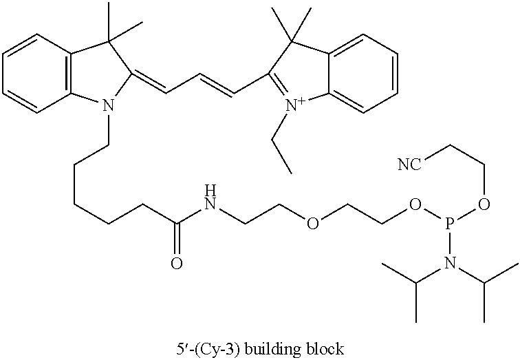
C1=CC2=C(C=C1)N(CCCCCC(NCCOCCOP(OCC[NC])N(C(C)C)C(C)C)=O)C(=CC=CC1=[N+](CC)C3=CC=CC=C3C1(C)C)C2(C)C
